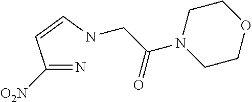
C(=N)(C=CNCC(N1CCOCC1)=O)[O2N]
